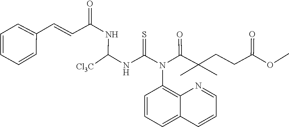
C1(N(C(NC(NC(C=CC2=CC=CC=C2)=O)[Cl3C])=S)C(C(C)(C)CCC(=O)OC)=O)=C2C(=CC=C1)C=CC=N2
